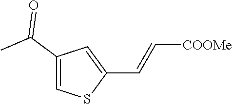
C1(C=C[COOMe])=CC(C(C)=O)=CS1
